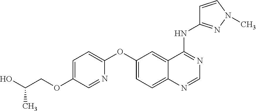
OC(COC1=CC=C(OC2=CC=C3C(=C2)C(NC2=NN(C)C=C2)=NC=N3)N=C1)C
